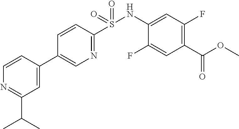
C1=C(C2=CN=C(S(NC3=CC(F)=C(C(OC)=O)C=C3F)(=O)=O)C=C2)C=CN=C1C(C)C
